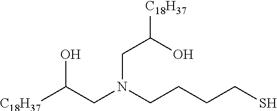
[C18H37]C(CN(CCCCS)CC([C18H37])O)O
